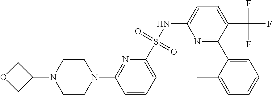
C1=CC=C(S(NC2=CC=C(C(F)(F)F)C(C3=CC=CC=C3C)=N2)(=O)=O)N=C1N1CCN(C2COC2)CC1
